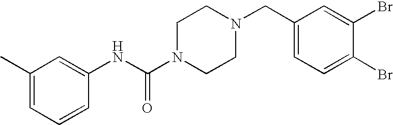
C1(C)=CC=CC(NC(N2CCN(CC3=CC=C(Br)C(Br)=C3)CC2)=O)=C1
